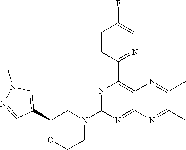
C1(C2=CN(C)N=C2)OCCN(C2=NC(C3=NC=C(F)C=C3)=C3C(=N2)N=C(C)C(C)=N3)C1
